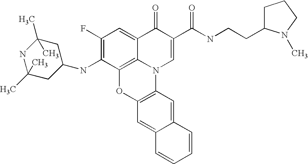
C1(F)=C(NC2CC(C)(C)NC(C)(C)C2)C2=C3C(=C1)C(=O)C(C(=O)NCCC1CCCN1C)=CN3C1=C(O2)C=C2C(=C1)C=CC=C2
